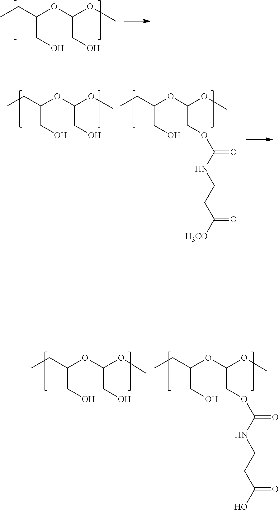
CCC(OC(OC)CO)CO.CCC(OC(OC)COC(NCCC(=O)[H3CO])=O)CO.CCC(OC(OC)CO)CO.CCC(OC(OC)CO)CO.CCC(OC(OC)COC(NCCC(=O)O)=O)CO
